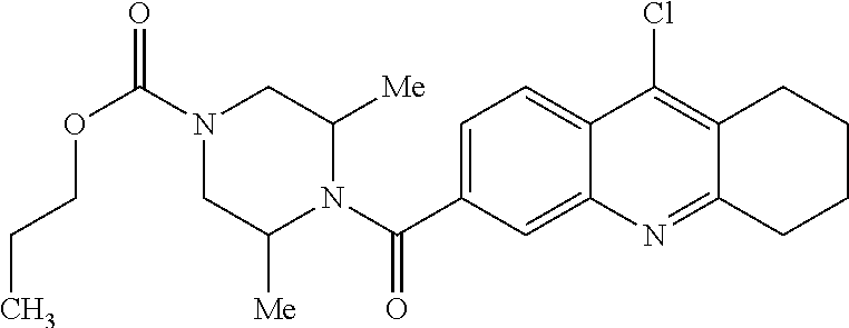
N1(C(OCCC)=O)CC([Me])N(C(=O)C2=CC=C3C(=C2)N=C2C(=C3Cl)CCCC2)C([Me])C1
